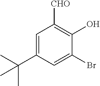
[CHO]C1=C(O)C(Br)=CC(C(C)(C)C)=C1
